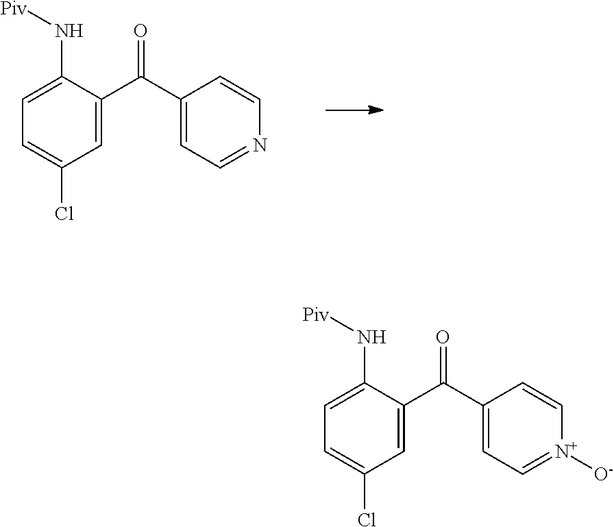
C1=C(C(C2=CC=NC=C2)=O)C(N[Piv])=CC=C1Cl.C1=C(C(C2=CC=[N+]([O-])C=C2)=O)C(N[Piv])=CC=C1Cl
